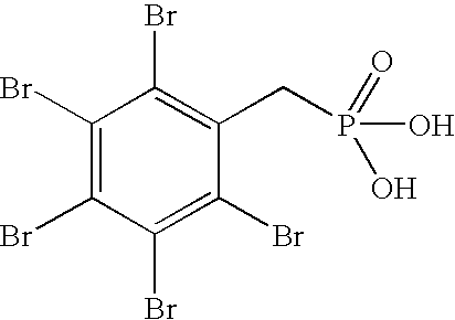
C1(Br)=C(Br)C(Br)=C(Br)C(CP(O)(=O)O)=C1Br
